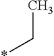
C(*)C
